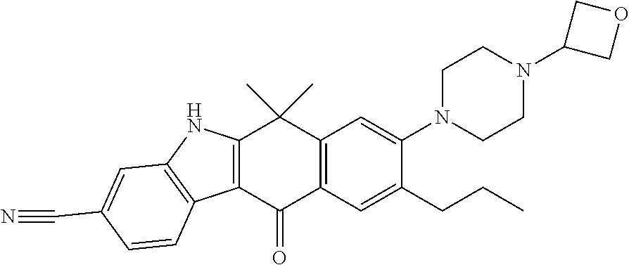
C1N(C2=CC3=C(C=C2CCC)C(=O)C2=C(C3(C)C)NC3=C2C=CC(C#N)=C3)CCN(C2COC2)C1
